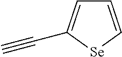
C1=C[Se]C(C#C)=C1
